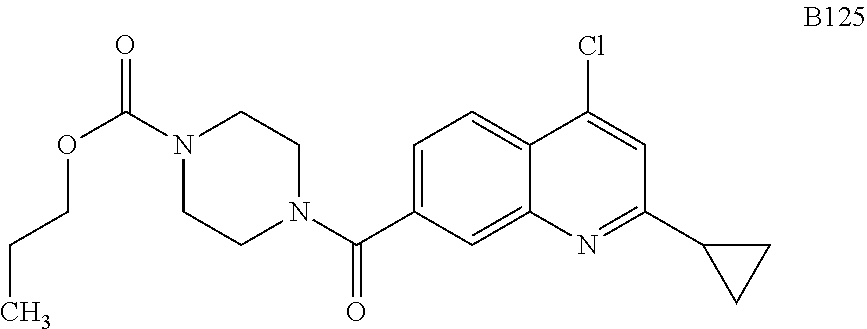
C1=C(C(N2CCN(C(=O)OCCC)CC2)=O)C=C2C(=C1)C(Cl)=CC(C1CC1)=N2
